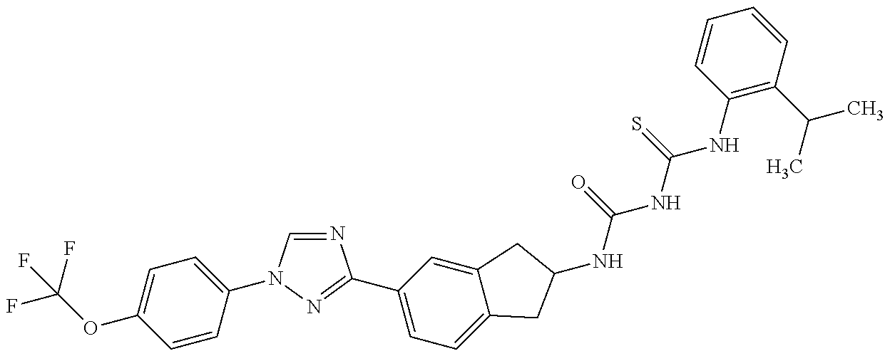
C(OC1=CC=C(N2C=NC(C3=CC=C4C(=C3)CC(NC(=O)NC(=S)NC3=C(C(C)C)C=CC=C3)C4)=N2)C=C1)(F)(F)F
